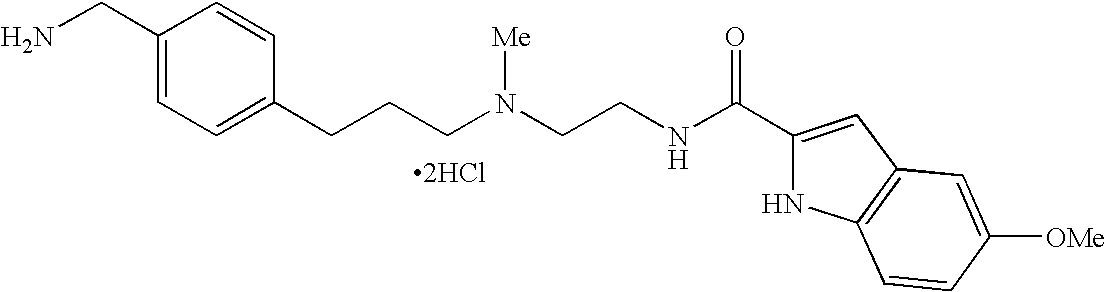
[2HCl].C1(CN)=CC=C(CCCN(CCNC(C2=CC3=C(N2)C=CC([OMe])=C3)=O)[Me])C=C1
